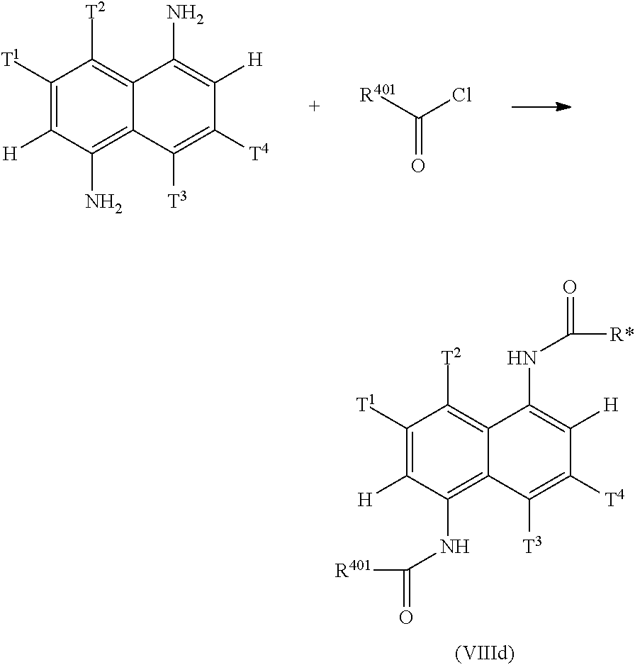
C1([T1])=C([H])C(N)=C2C(=C1[T2])C(N)=C([H])C([T4])=C2[T3].[R401]C(Cl)=O.C1([T1])=C([H])C(NC([R401])=O)=C2C(=C1[T2])C(NC([R*])=O)=C([H])C([T4])=C2[T3]
